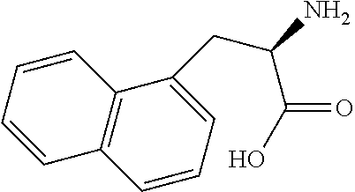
C1=CC=C(CC(N)C(=O)O)C2=C1C=CC=C2
